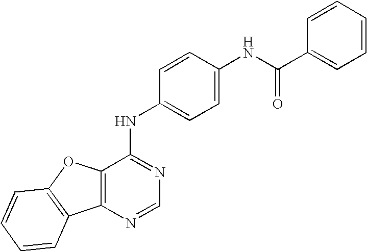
C12=C(N=CN=C1NC1=CC=C(NC(C3=CC=CC=C3)=O)C=C1)C1=C(O2)C=CC=C1
